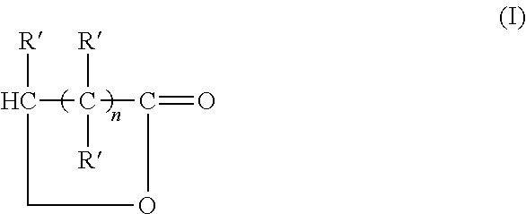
[R]C1COC(=O)C1([R])[R]
